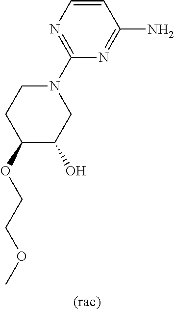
N1(C2=NC=CC(N)=N2)CCC(OCCOC)C(O)C1
